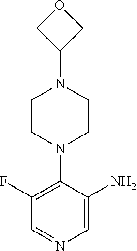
C1=C(N)C(N2CCN(C3COC3)CC2)=C(F)C=N1
